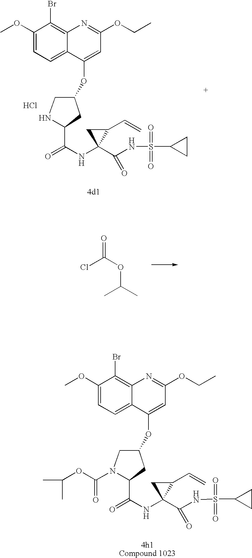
Cl.C(NS(=O)(=O)C1CC1)(=O)C1(NC(C2NCC(OC3=CC(OCC)=NC4=C(Br)C(OC)=CC=C43)C2)=O)C(C=C)C1.ClC(OC(C)C)=O.C(NS(=O)(=O)C1CC1)(=O)C1(NC(C2N(C(OC(C)C)=O)CC(OC3=CC(OCC)=NC4=C(Br)C(OC)=CC=C43)C2)=O)C(C=C)C1
